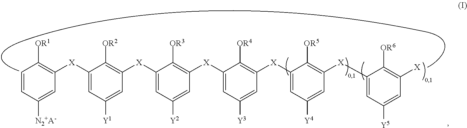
C1=CC([N2+A-])=CC([X]C2=CC([Y1])=CC([X]C3=CC([Y2])=CC([X]C4=CC([Y3])=CC([X]C5=CC([Y4])=CC([X]C6=CC([Y5])=CC([X])=C6[OR6])=C5[OR5])=C4[OR4])=C3[OR3])=C2[OR2])=C1[OR1]
